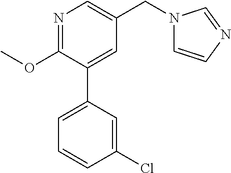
C1(OC)=NC=C(CN2C=CN=C2)C=C1C1=CC=CC(Cl)=C1
